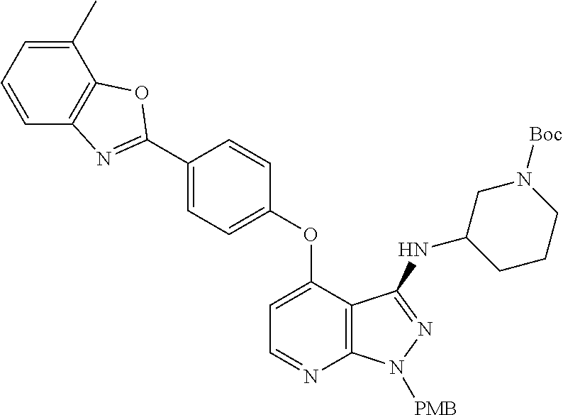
C1(C)=CC=CC2=C1OC(C1=CC=C(OC3=CC=NC4=C3C(NC3CCCN([Boc])C3)=NN4[PMB])C=C1)=N2
